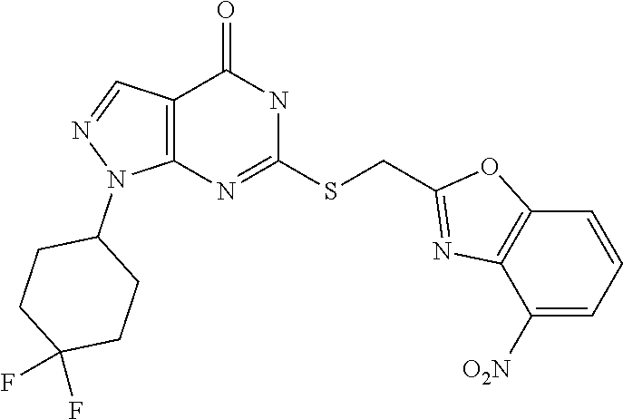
C12=C(N=C(SCC3=NC4=C(O3)C=CC=C4[O2N])NC1=O)N(C1CCC(F)(F)CC1)N=C2
